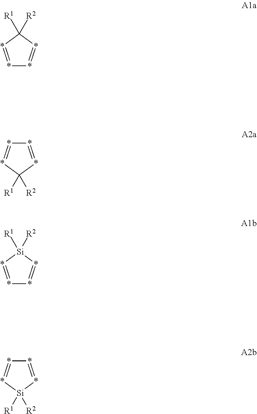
*1=*C([R1])([R2])*=*1.*1=*C([R1])([R2])*=*1.*1=*[Si]([R1])([R2])*=*1.*1=*[Si]([R1])([R2])*=*1
